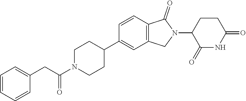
C1=CC2=C(C=C1C1CCN(C(CC3=CC=CC=C3)=O)CC1)CN(C1C(=O)NC(=O)CC1)C2=O
